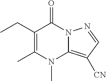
C1(CC)=C(C)N(C)C2=C([CN])C=NN2C1=O
